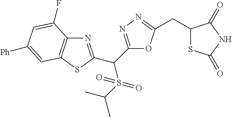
N1=C(C(S(C(C)C)(=O)=O)C2=NN=C(CC3SC(=O)NC3=O)O2)SC2=C1C(F)=CC([Ph])=C2
